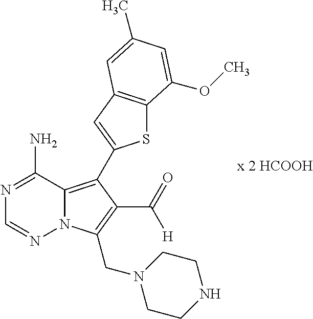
N1=C(N)C2=C(C3=CC4=C(S3)C(OC)=CC(C)=C4)C(C([H])=O)=C(CN3CCNCC3)N2N=C1
